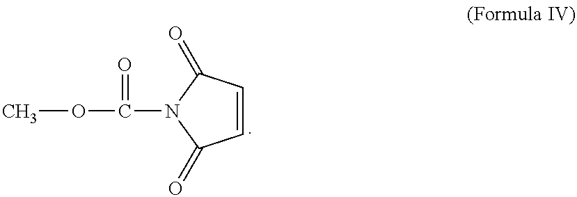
C1=CC(=O)N(C(OC)=O)C1=O
